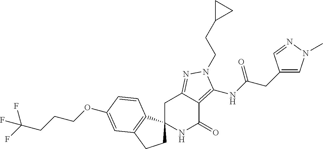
C1C2(C3=C(C1)C=C(OCCCC(F)(F)F)C=C3)NC(=O)C1=C(NC(CC3=CN(C)N=C3)=O)N(CCC3CC3)N=C1C2
